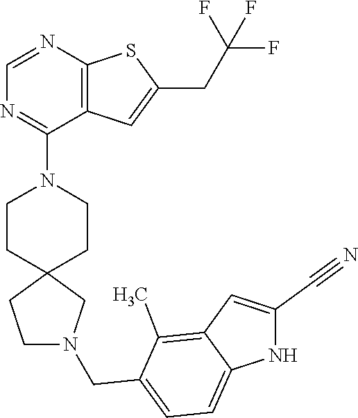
C12=C(C=C(CC(F)(F)F)S1)C(N1CCC3(CC1)CCN(CC1=CC=C4C(=C1C)C=C(C#N)N4)C3)=NC=N2
